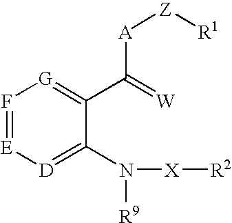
F1=[E][D]=C(N([R9])[X][R2])C(C(=[W])[A][Z][R1])=[G]1
